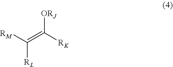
[RM]C([RL])=C([RK])[ORJ]
